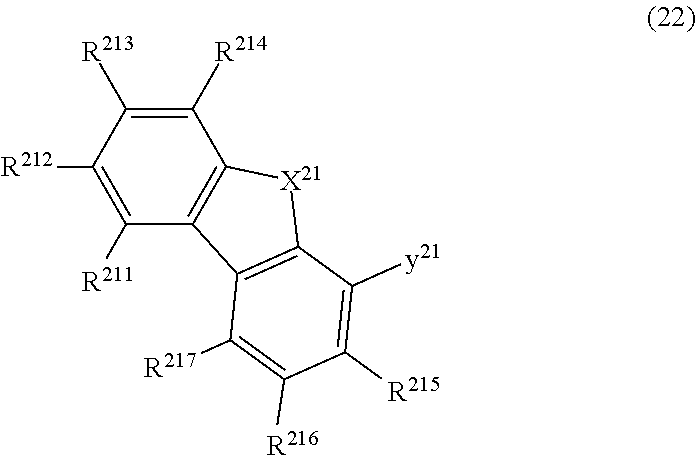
C1([R212])=C([R211])C2=C(C([R214])=C1[R213])[X21]C1=C2C([R217])=C([R216])C([R215])=C1[y21]
